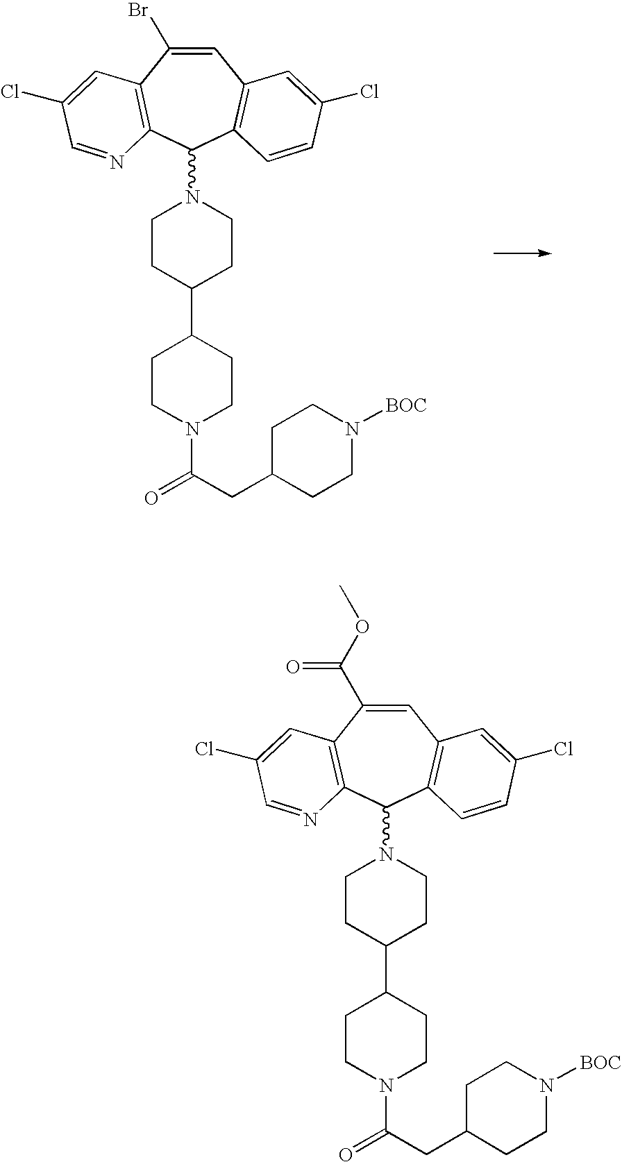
C1CC(C2CCN(C(=O)CC3CCN([BOC])CC3)CC2)CCN1C1C2=C(C(Br)=CC3=C1C=CC(Cl)=C3)C=C(Cl)C=N2.C1CC(C2CCN(C(=O)CC3CCN([BOC])CC3)CC2)CCN1C1C2=C(C(C(OC)=O)=CC3=C1C=CC(Cl)=C3)C=C(Cl)C=N2
